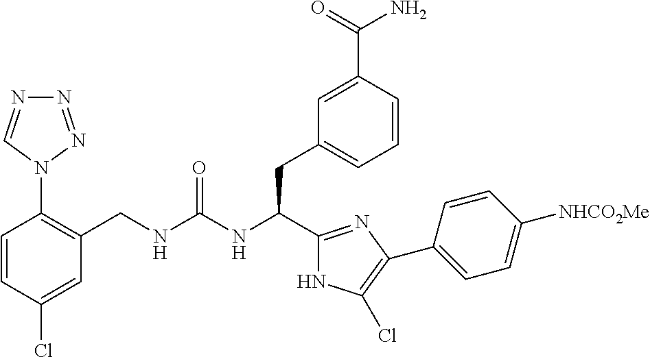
C1=CC(Cl)=CC(CNC(NC(C2=NC(C3=CC=C([NHCO2Me])C=C3)=C(Cl)N2)CC2=CC=CC(C(=O)N)=C2)=O)=C1N1N=NN=C1
